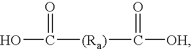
OC(=O)[(Ra)]C([OH])=O
